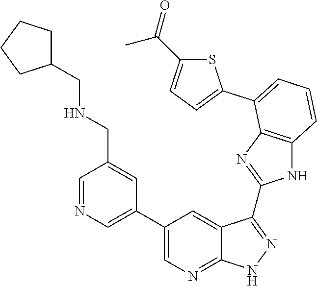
S1C(C(=O)C)=CC=C1C1=CC=CC2=C1N=C(C1=NNC3=NC=C(C4=CN=CC(CNCC5CCCC5)=C4)C=C31)N2
